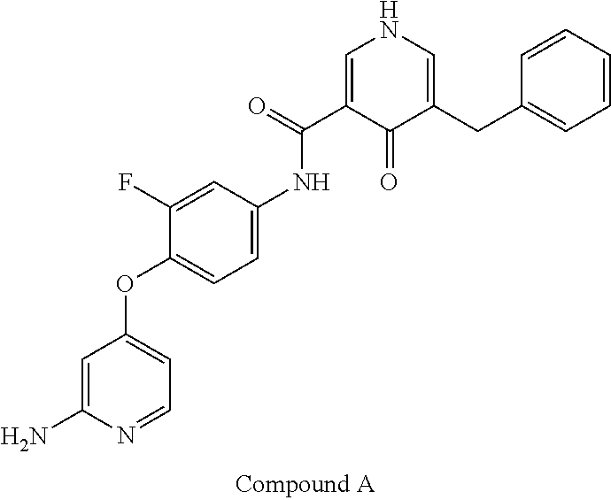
C1=C(N)N=CC=C1OC1=CC=C(NC(C2=CNC=C(CC3=CC=CC=C3)C2=O)=O)C=C1F
